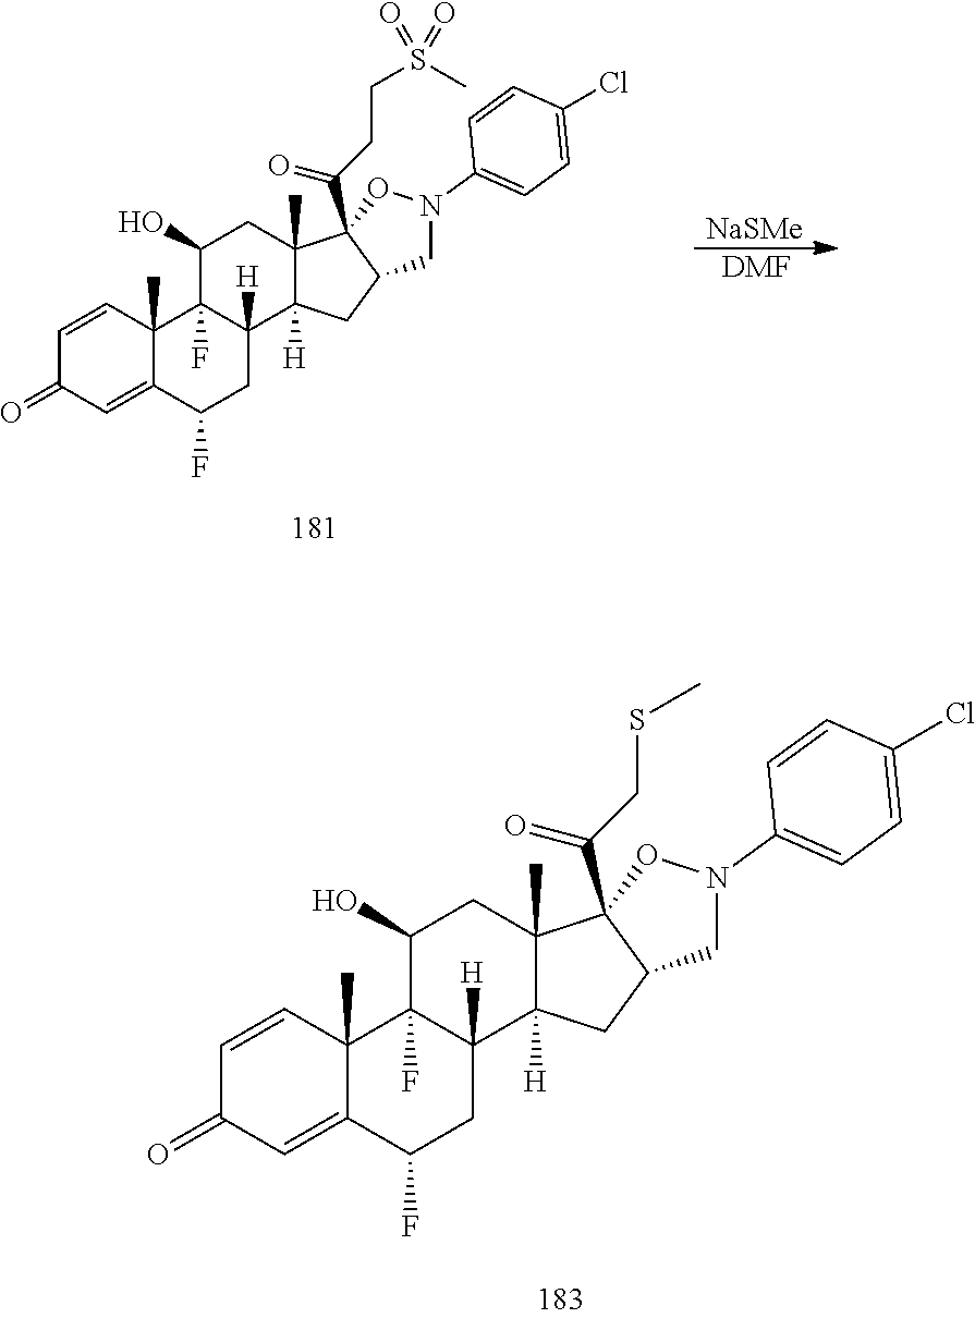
C1=CC2(C)C(=CC1=O)C(F)CC1([H])C2(F)C(O)CC2(C)C1([H])CC1C2(C(CCS(C)(=O)=O)=O)ON(C2=CC=C(Cl)C=C2)C1.[NaSMe].[DMF].C1=CC2(C)C(=CC1=O)C(F)CC1([H])C2(F)C(O)CC2(C)C1([H])CC1C2(C(CSC)=O)ON(C2=CC=C(Cl)C=C2)C1
